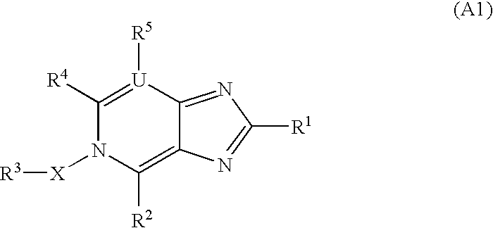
C1([R4])=[U]([R5])C2=NC([R1])=NC2=C([R2])N1[X][R3]
